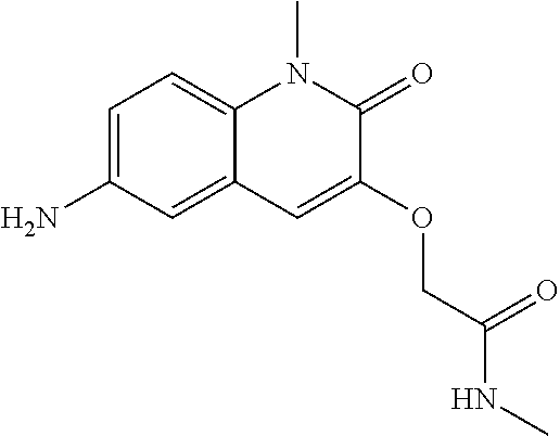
C1=C(N)C=C2C(=C1)N(C)C(=O)C(OCC(NC)=O)=C2
